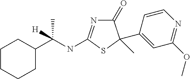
C1(=O)N=C(NC(C2CCCCC2)(C)[H])SC1(C1=CC(OC)=NC=C1)C
